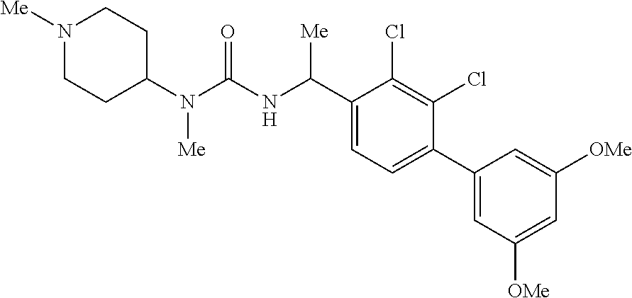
C1(N(C(NC(C2=CC=C(C3=CC([OMe])=CC([OMe])=C3)C(Cl)=C2Cl)[Me])=O)[Me])CCN([Me])CC1
